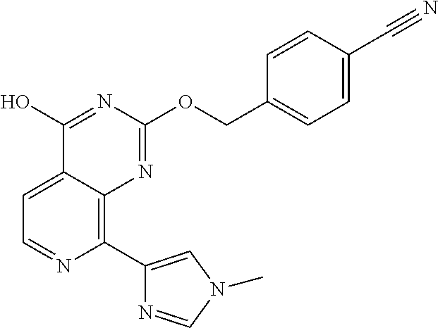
C1=C2C(=C(C3=CN(C)C=N3)N=C1)N=C(OCC1=CC=C(C#N)C=C1)N=C2O
